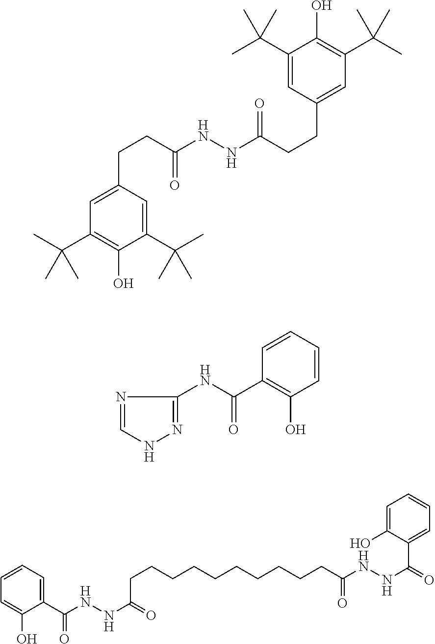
C1(C(C)(C)C)=C(O)C(C(C)(C)C)=CC(CCC(=O)NNC(=O)CCC2=CC(C(C)(C)C)=C(O)C(C(C)(C)C)=C2)=C1.N1=CNN=C1NC(C1=C(O)C=CC=C1)=O.C(C1=CC=CC=C1O)(=O)NNC(=O)CCCCCCCCCCC(=O)NNC(=O)C1=CC=CC=C1O
